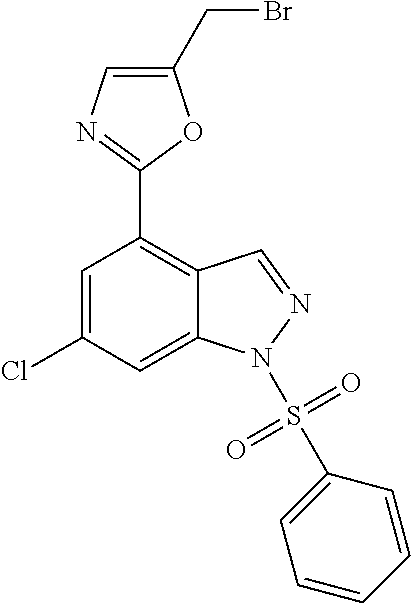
C1(CBr)=CN=C(C2=C3C(=CC(Cl)=C2)N(S(=O)(=O)C2=CC=CC=C2)N=C3)O1
